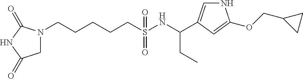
N1(CCCCCS(NC(CC)C2=CNC(OCC3CC3)=C2)(=O)=O)CC(=O)NC1=O
